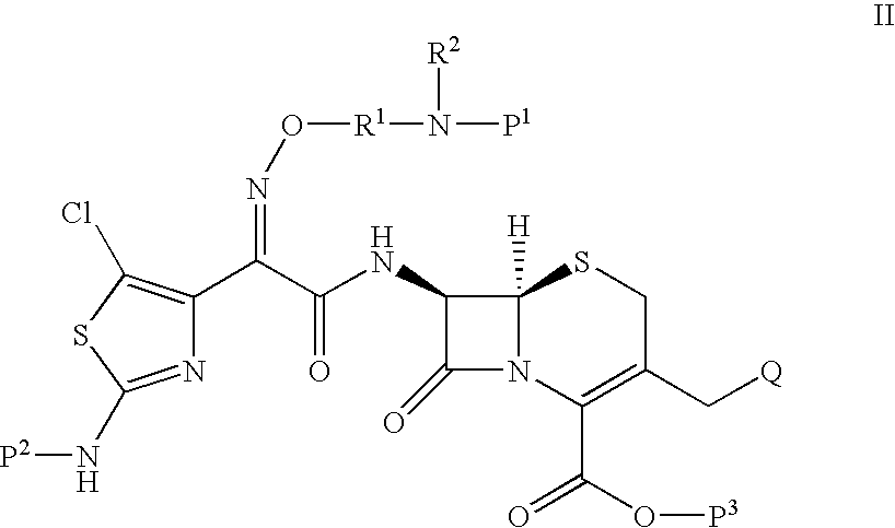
N1=C(N[P2])SC(Cl)=C1C(C(NC1C(=O)N2C1([H])SCC(C[Q])=C2C(O[P3])=O)=O)=NO[R1]N([P1])[R2]
